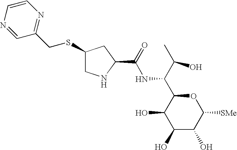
C1(O)C(O)C([SMe])OC(C(C(C)O)NC(C2CC(SCC3=NC=CN=C3)CN2)=O)C1O
